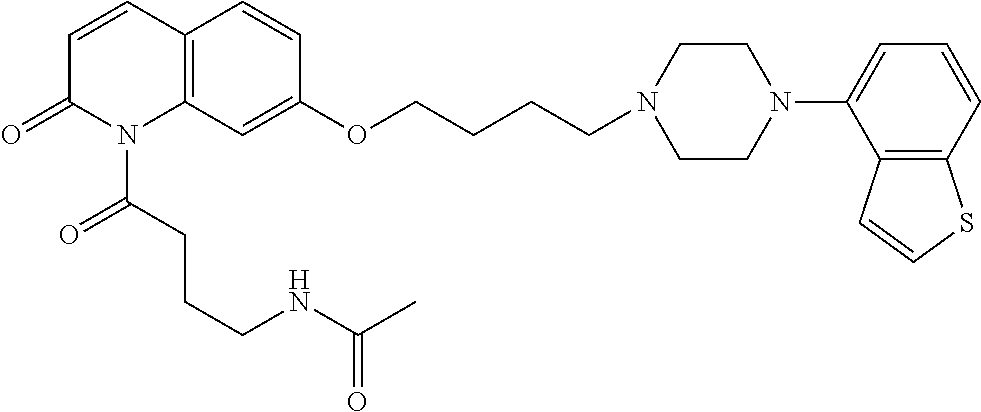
C12=C(C=C(OCCCCN3CCN(C4=CC=CC5=C4C=CS5)CC3)C=C1)N(C(CCCNC(C)=O)=O)C(=O)C=C2
